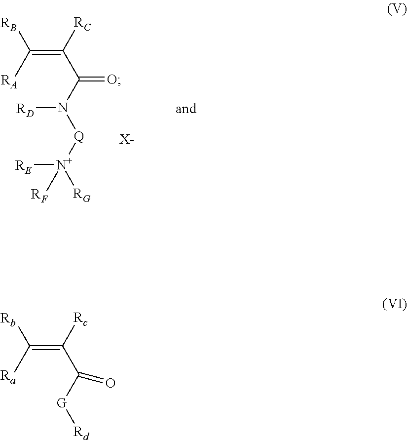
C(=C([RA])[RB])(C(N([RD])[Q][N+]([RE])([RF])[RG])=O)[RC].[X-].C(=C([Ra])[Rb])(C([G][Rd])=O)[Rc]
